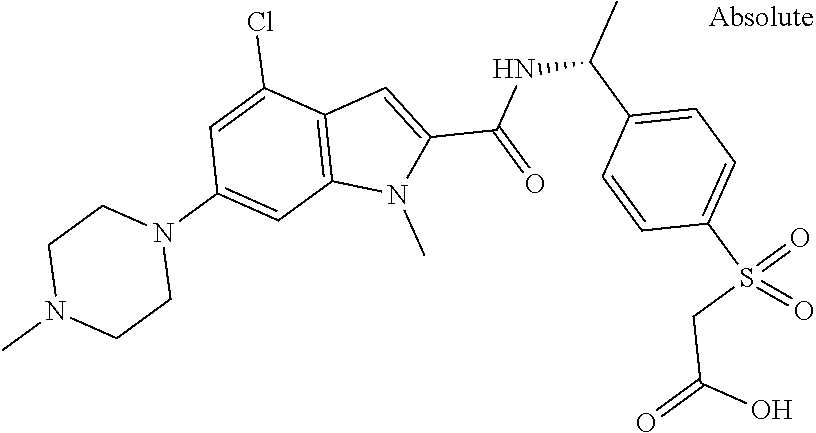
C1=CC(C(C)NC(=O)C2=CC3=C(N2C)C=C(N2CCN(C)CC2)C=C3Cl)=CC=C1S(=O)(CC(=O)O)=O
